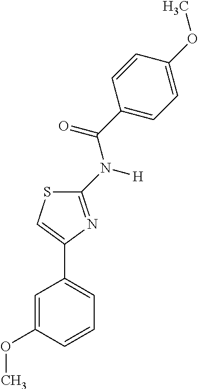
C1=CC(OC)=CC(C2=CSC(N([H])C(C3=CC=C(OC)C=C3)=O)=N2)=C1
